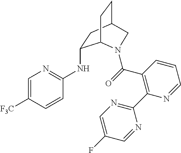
C1=C([F3C])C=CC(NC2CC3CCC2N(C(C2=C(C4=NC=C(F)C=N4)N=CC=C2)=O)C3)=N1
